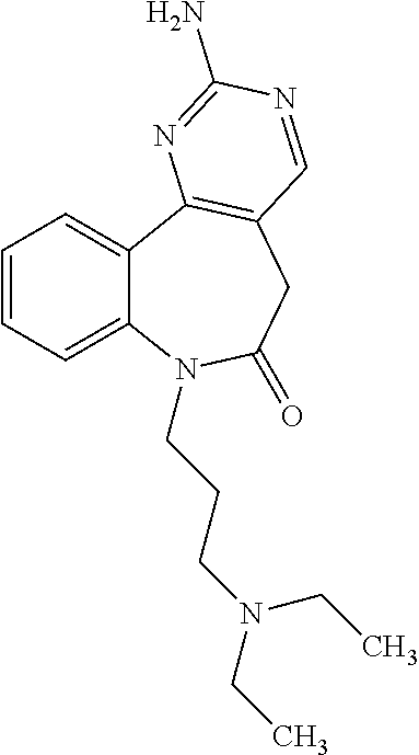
C1=CC=C2C(=C1)C1=C(CC(=O)N2CCCN(CC)CC)C=NC(N)=N1
